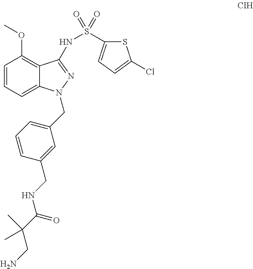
C1=CC=C2C(=C1OC)C(NS(=O)(=O)C1=CC=C(Cl)S1)=NN2CC1=CC=CC(CNC(C(CN)(C)C)=O)=C1
